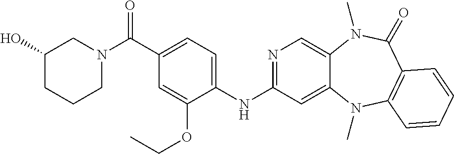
N1=C(NC2=CC=C(C(N3CC(O)CCC3)=O)C=C2OCC)C=C2C(=C1)N(C)C(=O)C1=C(N2C)C=CC=C1
